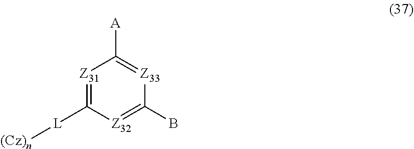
[A]C1=[Z33]C(B)=[Z32]C([L][(Cz)n])=[Z31]1
